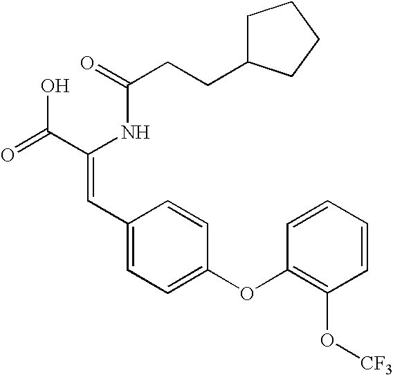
C(=O)(NC(C(=O)O)=CC1=CC=C(OC2=C(O[CF3])C=CC=C2)C=C1)CCC1CCCC1
